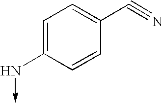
C1=C(N->C)C=CC(C#N)=C1
